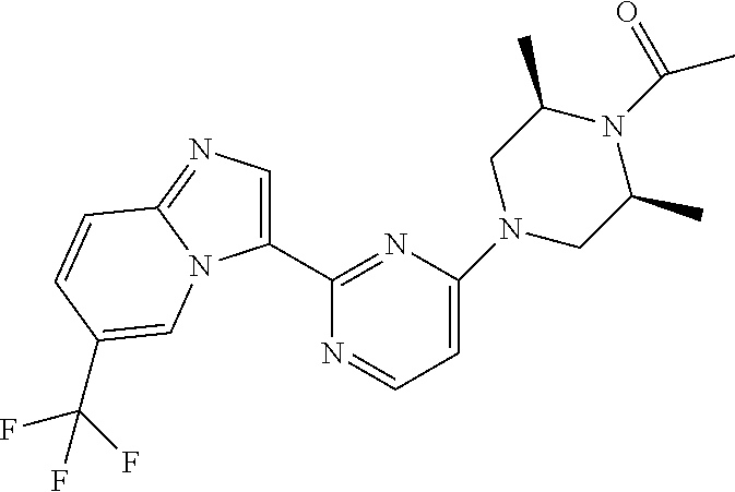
C1(C2=NC(N3CC(C)N(C(C)=O)C(C)C3)=CC=N2)=CN=C2N1C=C(C(F)(F)F)C=C2
